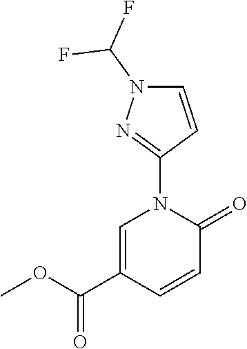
C1=C(C(OC)=O)C=CC(=O)N1C1=NN(C(F)F)C=C1
